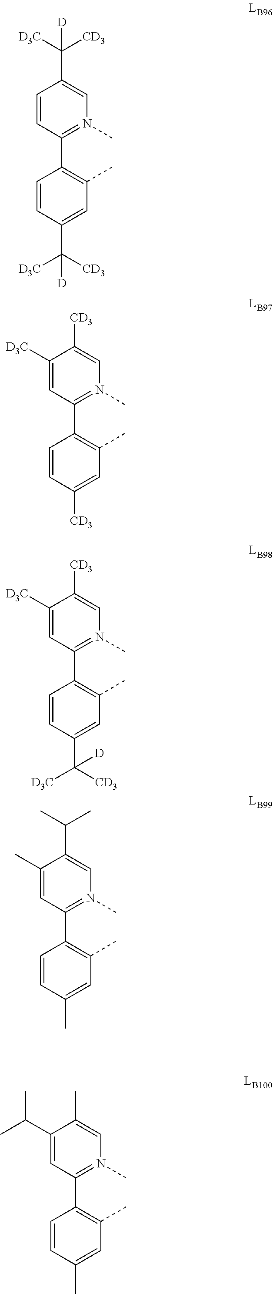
C1=CC(C2=C(C)C=C(C([CD3])([D3C])[D])C=C2)=N(C)C=C1C([D3C])([CD3])[D].C1([D3C])=CC(C2=C(C)C=C([CD3])C=C2)=N(C)C=C1[CD3].C1(C)=CC(C2=C(C)C=C(C)C=C2)=N(C)C=C1C(C)C.C1([D3C])=CC(C2=C(C)C=C(C([D3C])([CD3])[D])C=C2)=N(C)C=C1[CD3].C1(C(C)C)=CC(C2=C(C)C=C(C)C=C2)=N(C)C=C1C
